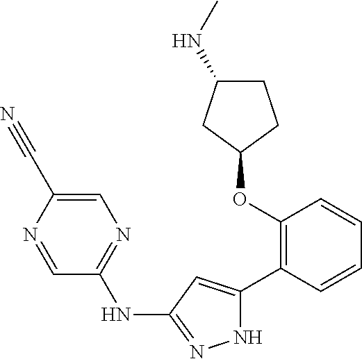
C1(OC2=C(C3=CC(NC4=NC=C(C#N)N=C4)=NN3)C=CC=C2)CCC(NC)C1
